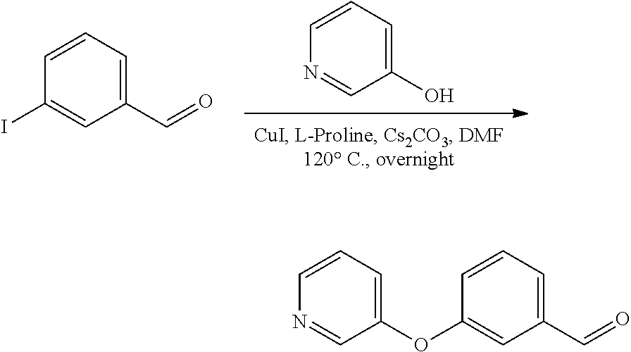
N1=CC(O)=CC=C1.C1(I)=CC(C=O)=CC=C1.N1=CC(OC2=CC(C=O)=CC=C2)=CC=C1
